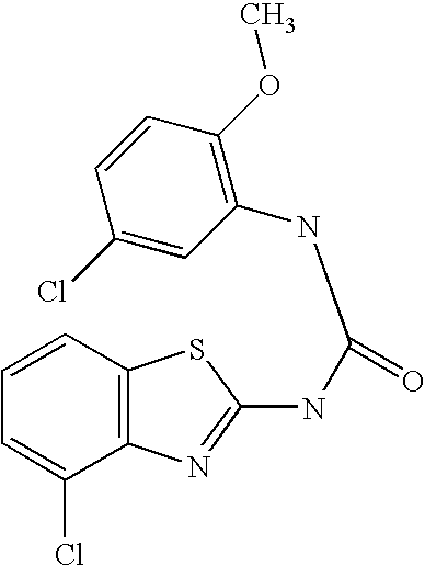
C1=CC2=C(C(Cl)=C1)N=C(NC(=O)NC1=C(OC)C=CC(Cl)=C1)S2
